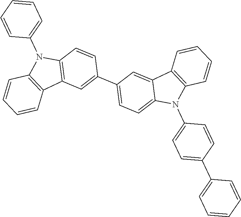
C1=CC=C(N2C3=C(C4=C2C=CC(C2=CC=C5C(=C2)C2=C(N5C5=CC=C(C6=CC=CC=C6)C=C5)C=CC=C2)=C4)C=CC=C3)C=C1
